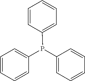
C1(P(C2=CC=CC=C2)C2=CC=CC=C2)=CC=CC=C1
